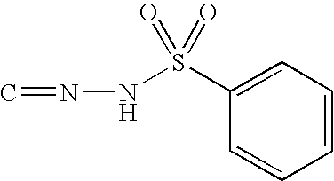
C1(S(NN=C)(=O)=O)=CC=CC=C1
